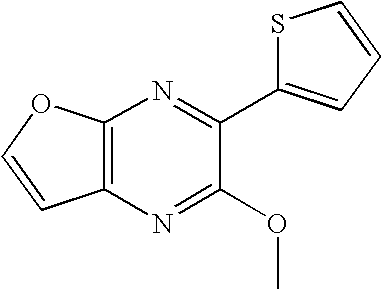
C12=C(N=C(OC)C(C3=CC=CS3)=N1)C=CO2
